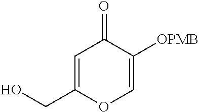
OCC1=CC(=O)C([OPMB])=CO1
